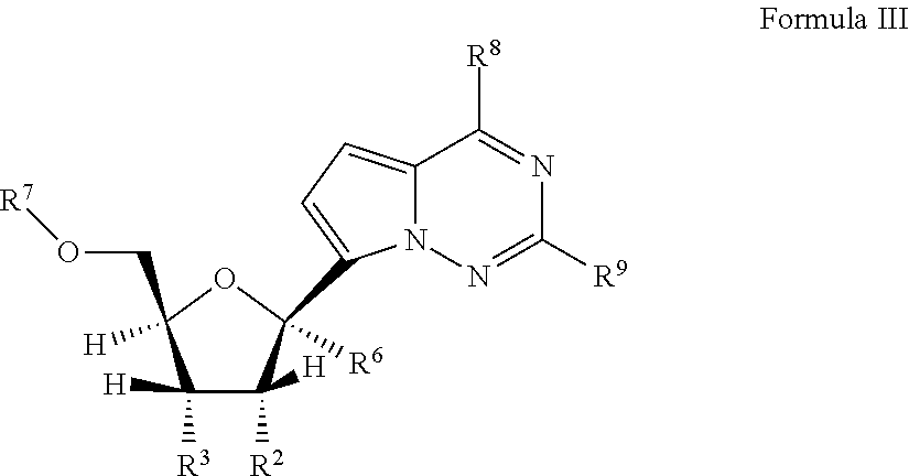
C1([R3])([H])C(CO[R7])([H])OC([R6])(C2=CC=C3N2N=C([R9])N=C3[R8])C1([R2])[H]
